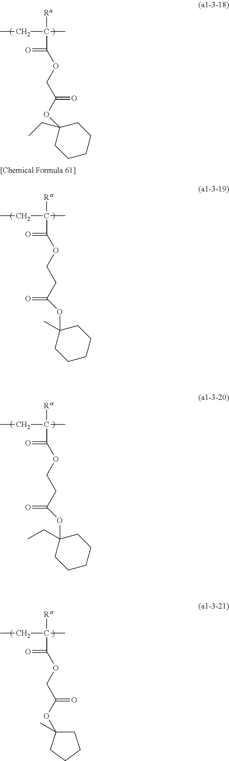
[Ra]C(C)(CC)C(=O)OCC(=O)OC1(CC)CCCCC1.[Ra]C(C)(CC)C(=O)OCCC(OC1(C)CCCCC1)=O.[Ra]C(C)(CC)C(=O)OCCC(OC1(CC)CCCCC1)=O.[Ra]C(C)(CC)C(=O)OCC(OC1(C)CCCC1)=O
